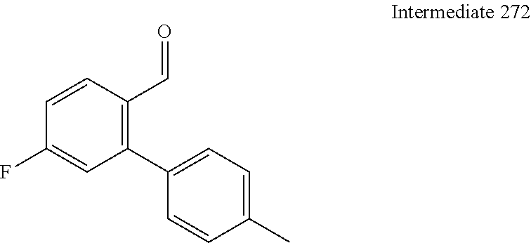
C1=CC(C=O)=C(C2=CC=C(C)C=C2)C=C1F
